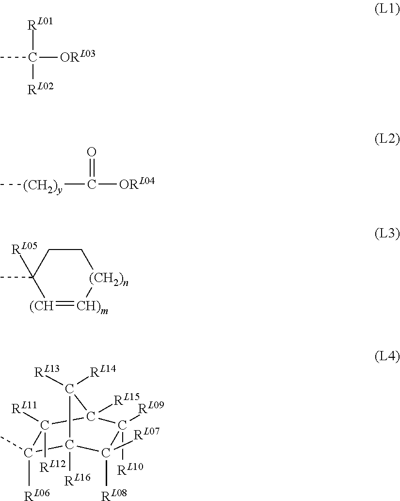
[RL01]C([RL02])([ORL03])C.O=C([ORL04])[(CH2)y]C.[(CH]1=[CH)m][(CH2)n]CCC1([RL05])C.C1([RL06])(C)C2([RL16])C([RL07])([RL08])C([RL09])([RL10])C([RL15])(C1([RL11])[RL12])C2([RL13])[RL14]
